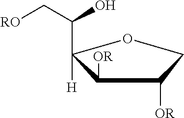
C1([OR])C([OR])C([H])(C(C[OR])O)OC1
